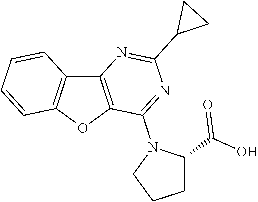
C12=C(OC3=C1C=CC=C3)C(N1CCCC1C(O)=O)=NC(C1CC1)=N2
